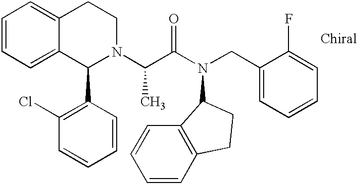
C1=CC=C2C(=C1)CCN(C(C(N(CC1=CC=CC=C1F)C1C3=C(C=CC=C3)CC1)=O)C)C2C1=C(Cl)C=CC=C1
